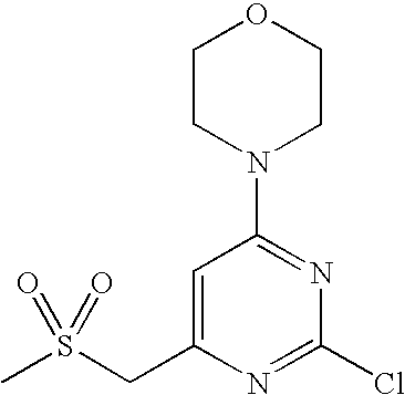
CS(CC1=CC(N2CCOCC2)=NC(Cl)=N1)(=O)=O
